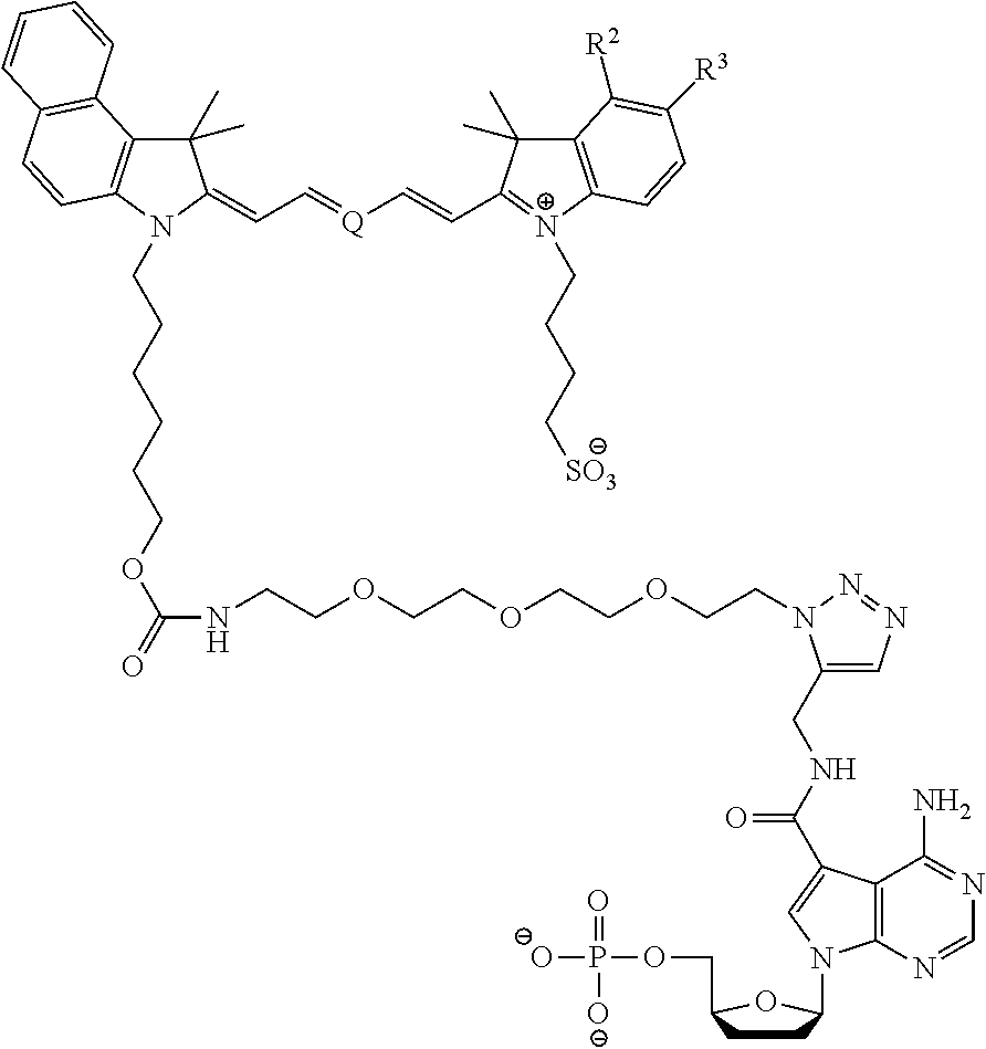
C1(C)(C)C2=C(N(CCCCCCOC(NCCOCCOCCOCCN3C(CNC(C4=CN(C5CCC(COP(=O)([O-])[O-])O5)C5=C4C(N)=NC=N5)=O)=CN=N3)=O)C1=CC=[Q]C=CC1=[N+](CCCC[SO3])C3=C(C1(C)C)C([R2])=C([R3])C=C3)C=CC1=C2C=CC=C1
